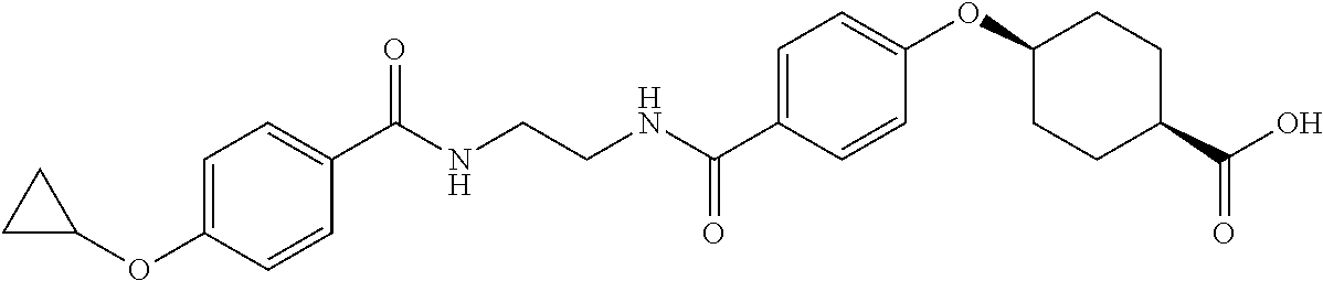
C1(C(NCCNC(C2=CC=C(OC3CCC(C(O)=O)CC3)C=C2)=O)=O)=CC=C(OC2CC2)C=C1
